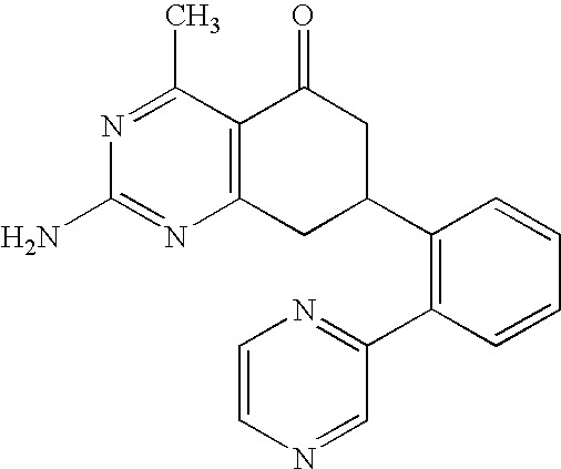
C12=C(C(C)=NC(N)=N1)C(=O)CC(C1=C(C3=NC=CN=C3)C=CC=C1)C2
